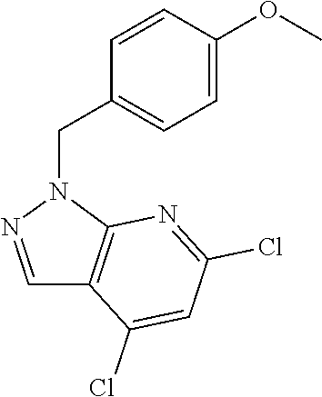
C1=CC(OC)=CC=C1CN1N=CC2=C1N=C(Cl)C=C2Cl
